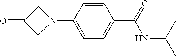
O=C1CN(C2=CC=C(C(=O)NC(C)C)C=C2)C1
